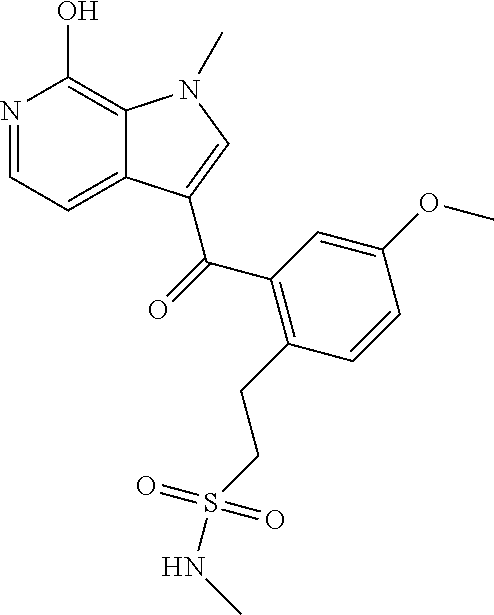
N1=CC=C2C(=C1O)N(C)C=C2C(=O)C1=C(CCS(NC)(=O)=O)C=CC(OC)=C1
